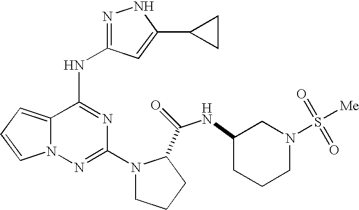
N1N=C(NC2=NC(N3CCCC3C(=O)NC3CCCN(S([Me])(=O)=O)C3)=NN3C2=CC=C3)C=C1C1CC1
